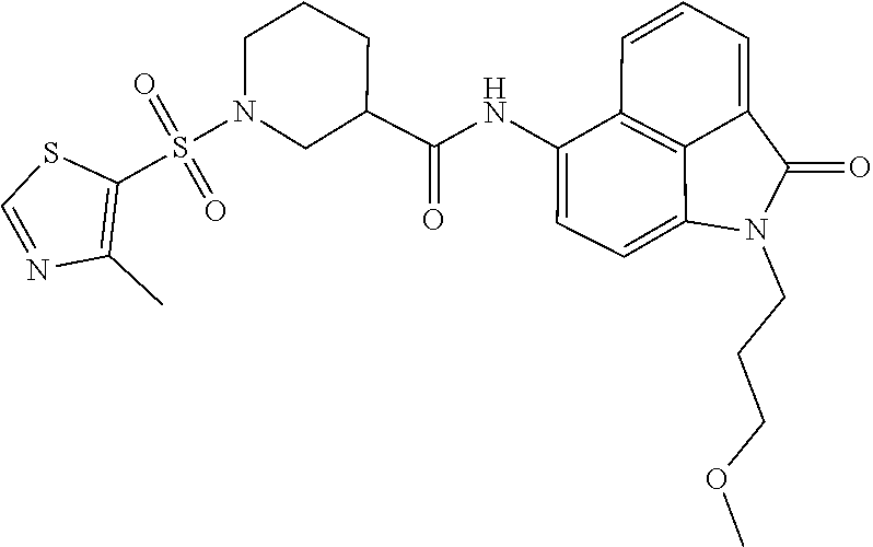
C1(C(NC2=CC=C3C4=C2C=CC=C4C(=O)N3CCCOC)=O)CN(S(=O)(=O)C2=C(C)N=CS2)CCC1
